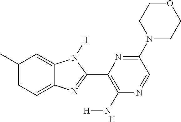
C1(C)=CC=C2C(=C1)N([H])C(C1=C(N[H])N=CC(N3CCOCC3)=N1)=N2.[H]
